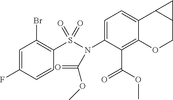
C1=C(F)C=CC(S(N(C2=CC=C3C(=C2C(OC)=O)OCC2C3C2)C(=O)OC)(=O)=O)=C1Br
